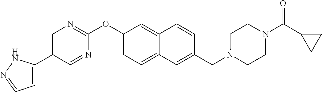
C1=C(C2=CN=C(OC3=CC=C4C(=C3)C=CC(CN3CCN(C(C5CC5)=O)CC3)=C4)N=C2)NN=C1
